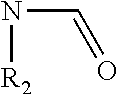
N([R2])C=O
